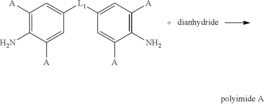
C1([A])=C(N)C([A])=CC([L1]C2=CC([A])=C(N)C([A])=C2)=C1
